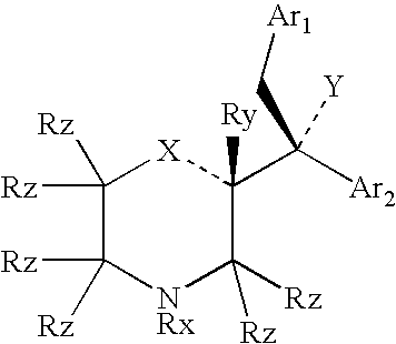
C1([Rz])([Rz])C([Rz])([Rz])[NRx]C([Rz])([Rz])C(C([Ar2])([Y])C[Ar1])([Ry])[X]1
